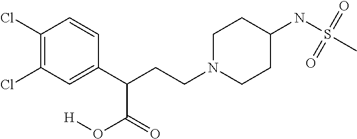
C1(Cl)=C(Cl)C=C(C(CCN2CCC(NS(C)(=O)=O)CC2)C(=O)O[H])C=C1
